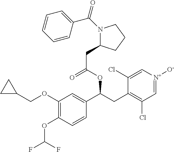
C1(OCC2CC2)=C(OC(F)F)C=CC(C(CC2=C(Cl)C=[N+]([O-])C=C2Cl)OC(CC2N(C(=O)C3=CC=CC=C3)CCC2)=O)=C1
